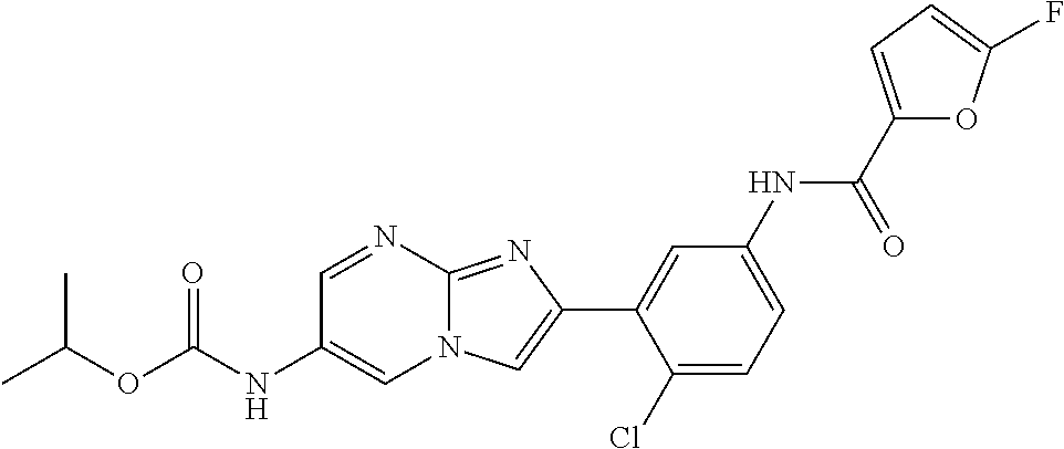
C1=NC2=NC(C3=CC(NC(C4=CC=C(F)O4)=O)=CC=C3Cl)=CN2C=C1NC(OC(C)C)=O
